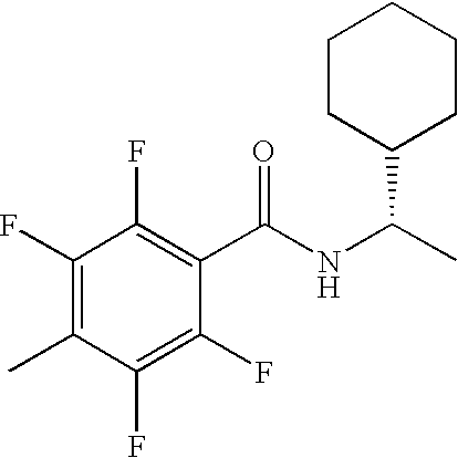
C1(F)=C(F)C(C)=C(F)C(F)=C1C(NC(C)C1CCCCC1)=O
